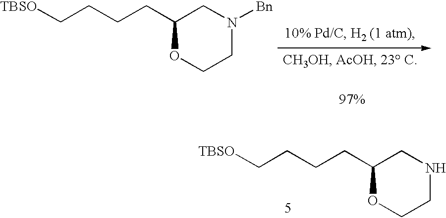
[TBSO]CCCCC1CN([Bn])CCO1.[TBSO]CCCCC1CNCCO1
